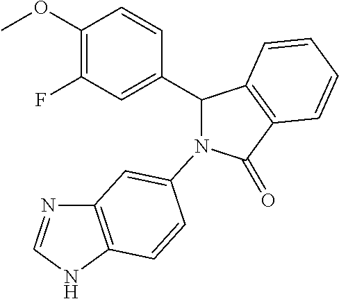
C1(C2=CC(F)=C(OC)C=C2)C2=C(C(=O)N1C1=CC3=C(NC=N3)C=C1)C=CC=C2
